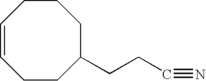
C1CC(CCC#N)CCCC=C1
